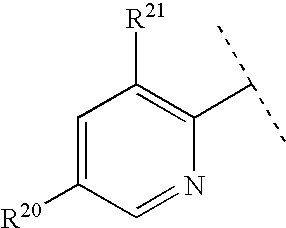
C1=C([R20])C=NC(C(C)C)=C1[R21]
